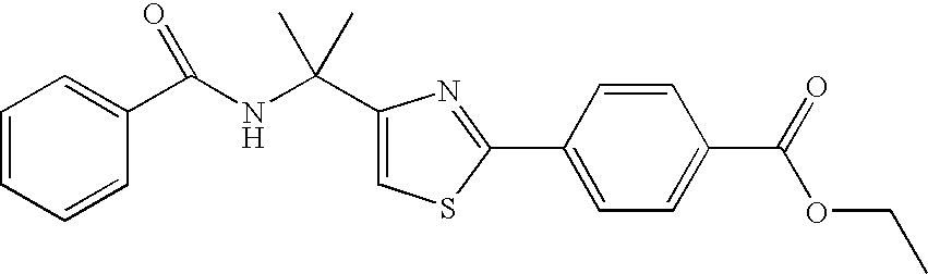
C1(C(NC(C2=CC=CC=C2)=O)(C)C)=CSC(C2=CC=C(C(=O)OCC)C=C2)=N1
